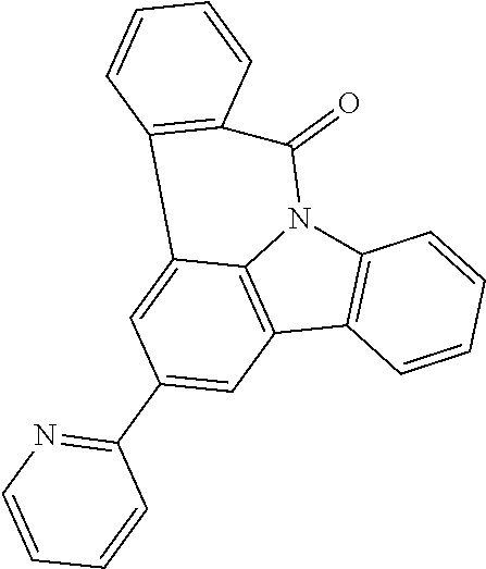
C12=C(C3=C4N1C(=O)C1=C(C4=CC(C4=NC=CC=C4)=C3)C=CC=C1)C=CC=C2
